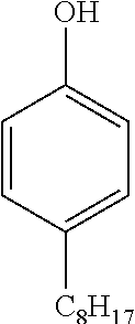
C1=CC([C8H17])=CC=C1O
